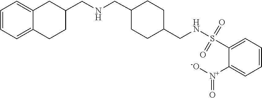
S(=O)(NCC1CCC(CNCC2CC3=CC=CC=C3CC2)CC1)(C1=CC=CC=C1[N+](=O)[-O])=O
